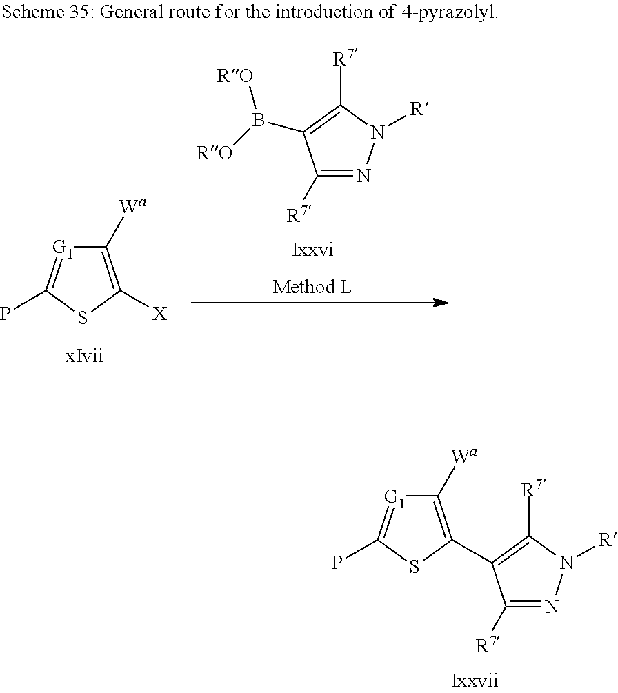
C1([Wa])=C(C2=C([R7])N([R])N=C2[R7])SC(P)=[G1]1.C1([Wa])=C([X])SC(P)=[G1]1.C1([R7])=NN([R])C([R7])=C1B([RO])[RO]
